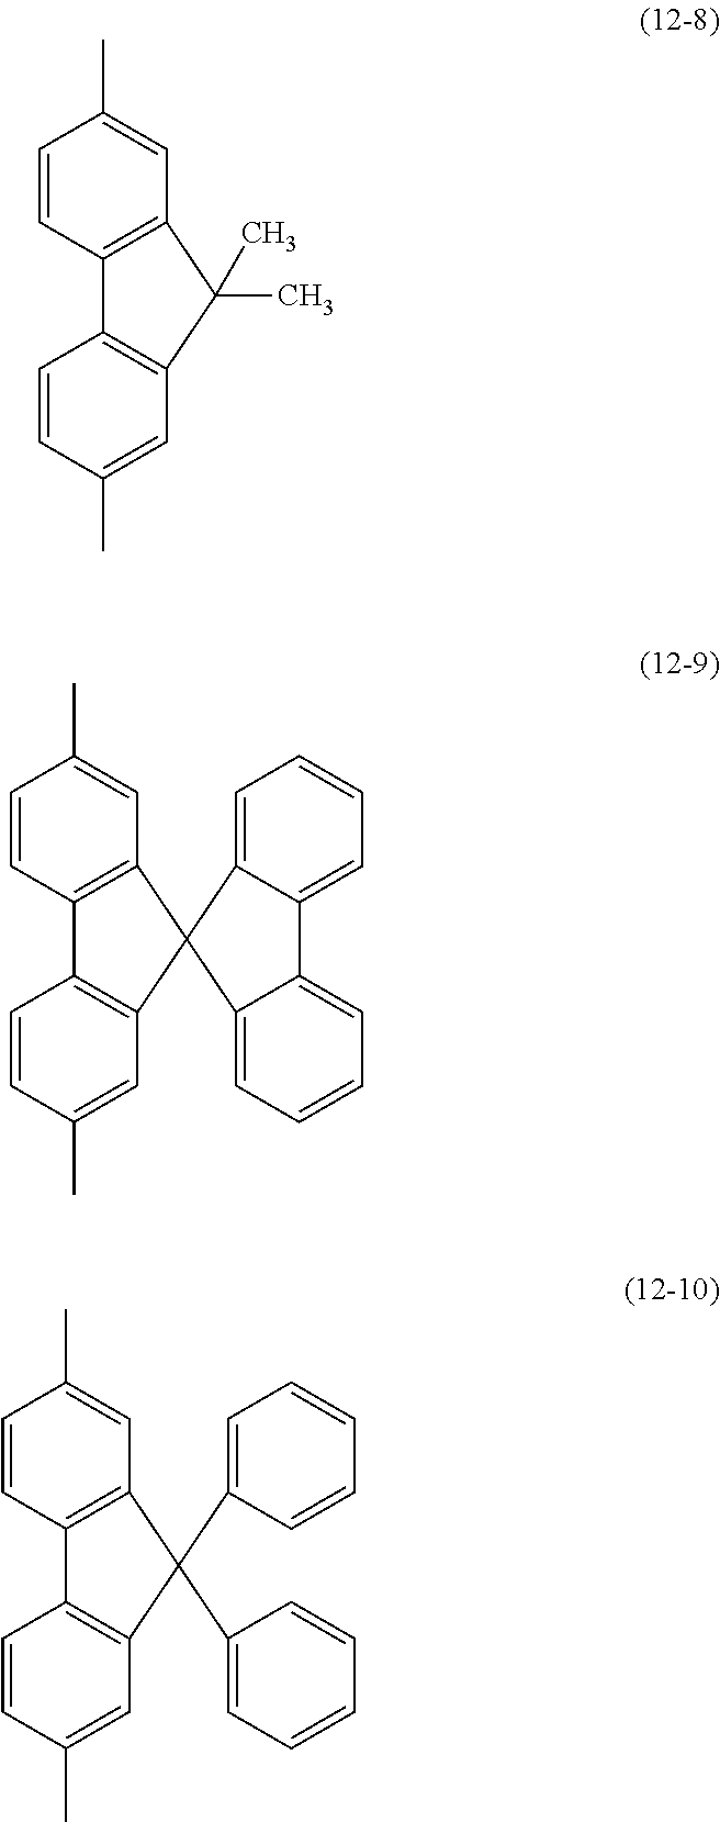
C1=CC2=C(C=C1C)C(C)(C)C1=C2C=CC(C)=C1.C1=CC2=C(C=C1C)C1(C3=C2C=CC(C)=C3)C2=CC=CC=C2C2=CC=CC=C21.C1=CC2=C(C=C1C)C(C1=CC=CC=C1)(C1=CC=CC=C1)C1=C2C=CC(C)=C1
